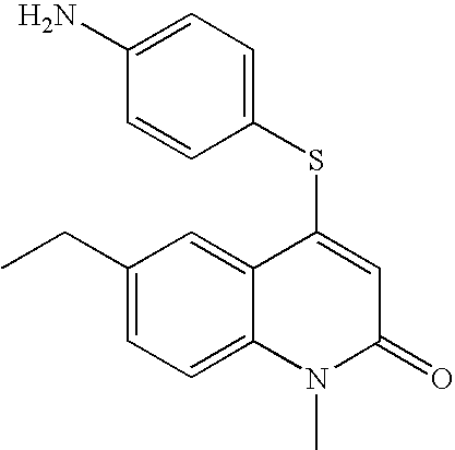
C1(N)=CC=C(SC2=CC(=O)N(C)C3=CC=C(CC)C=C23)C=C1
